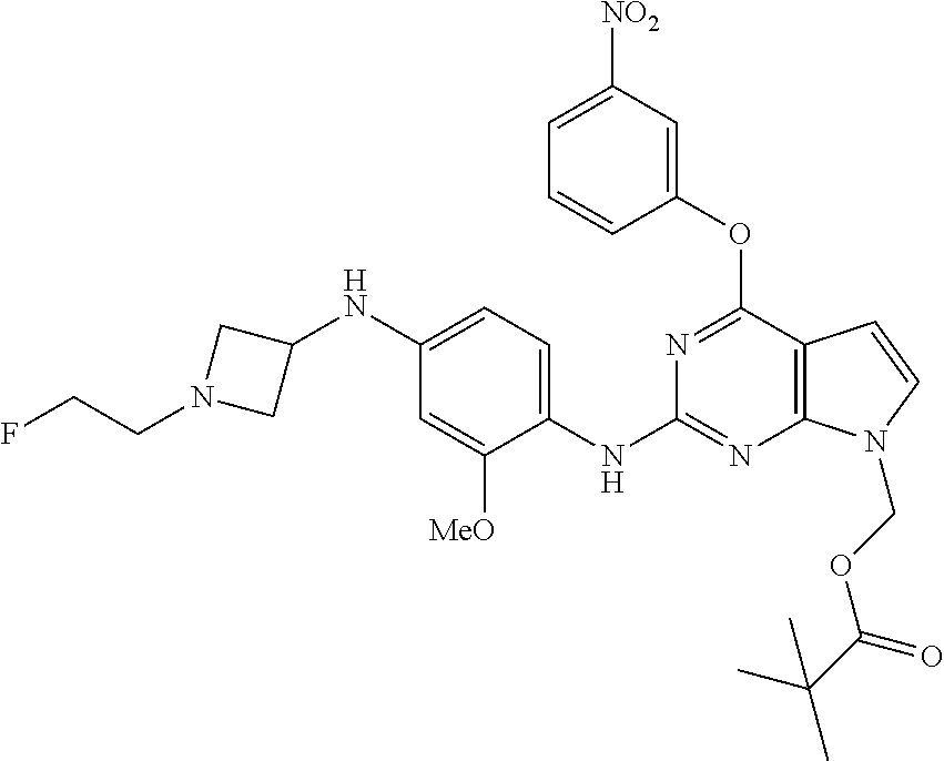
C1=C([NO2])C=C(OC2=NC(NC3=CC=C(NC4CN(CCF)C4)C=C3[MeO])=NC3=C2C=CN3COC(C(C)(C)C)=O)C=C1
